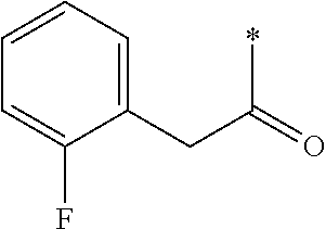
C(C(=O)*)C1=CC=CC=C1F
